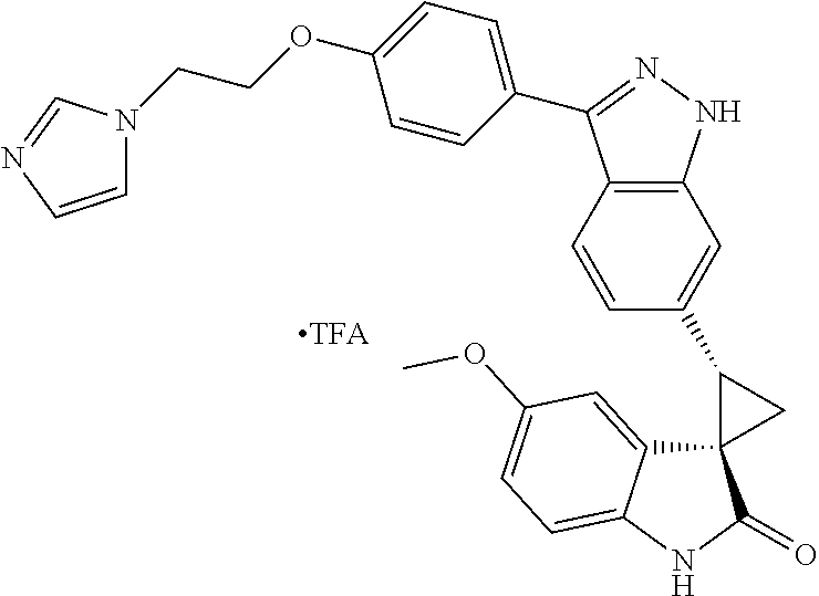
C12=C(NN=C1C1=CC=C(OCCN3C=CN=C3)C=C1)C=C(C1C3(C4=CC(OC)=CC=C4NC3=O)C1)C=C2
